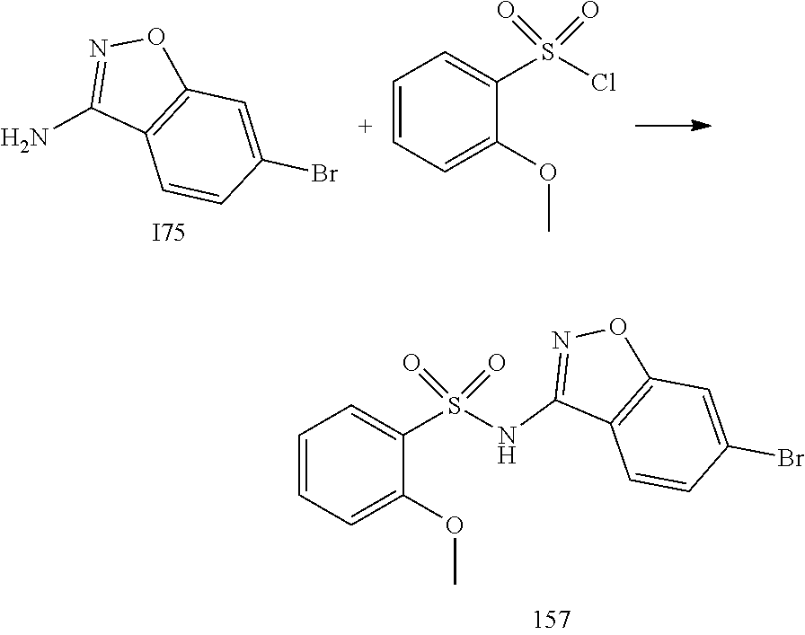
C1=CC=C(OC)C(S(Cl)(=O)=O)=C1.N1=C(N)C2=C(O1)C=C(Br)C=C2.[I75].C1=CC=C(OC)C(S(=O)(=O)NC2=NOC3=C2C=CC(Br)=C3)=C1
